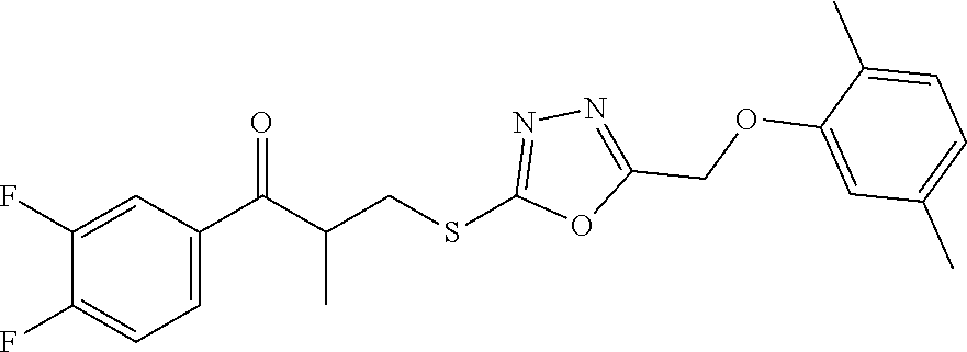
C1=C(C(C(CSC2=NN=C(COC3=CC(C)=CC=C3C)O2)C)=O)C=C(F)C(F)=C1
